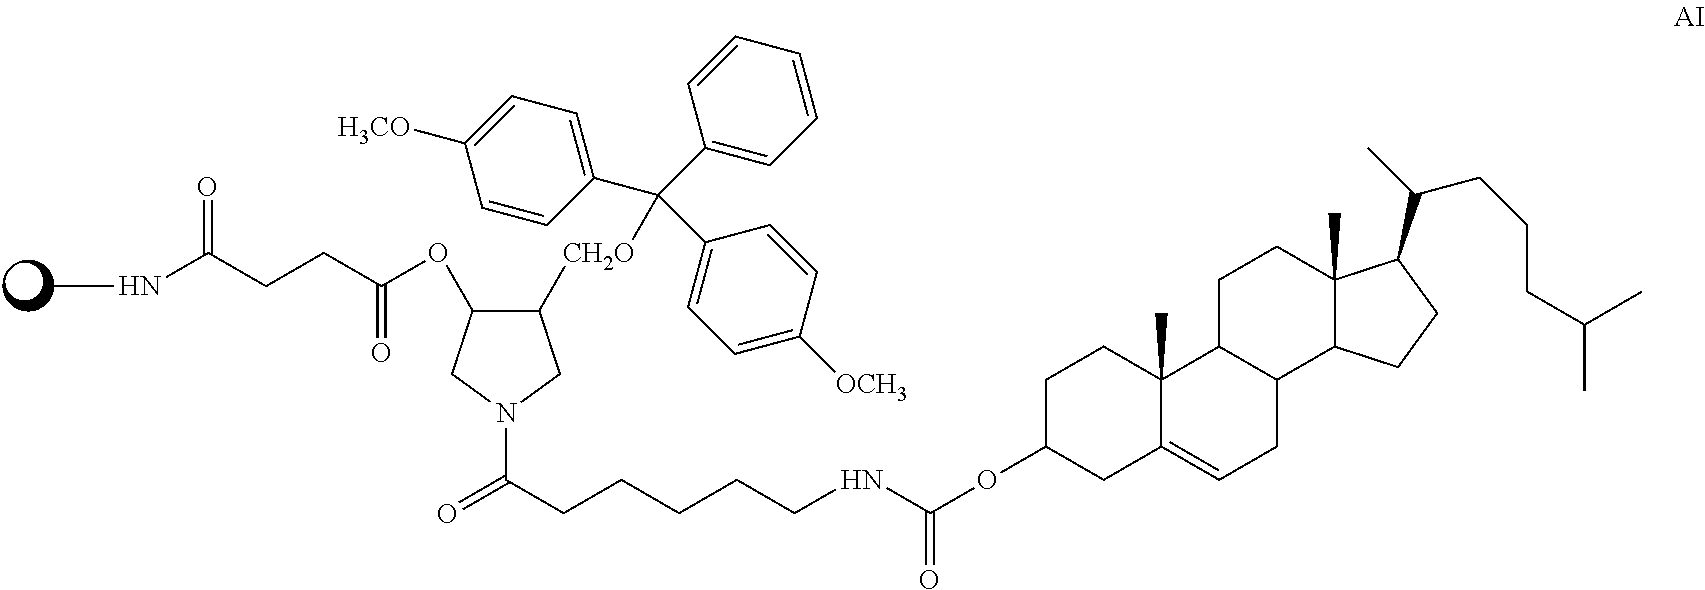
C1C(OC(NCCCCCC(N2CC(OC(CCC(=O)NC)=O)C([CH2O]C(C3=CC=C([H3CO])C=C3)(C3=CC=CC=C3)C3=CC=C([OCH3])C=C3)C2)=O)=O)CC2=CCC3C(C2(C)C1)CCC1(C)C3CCC1C(CCCC(C)C)C
